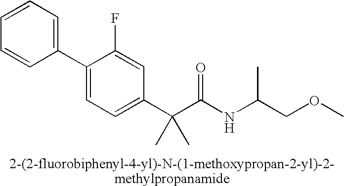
C1(C2=CC=C(C(C(NC(COC)C)=O)(C)C)C=C2F)=CC=CC=C1
